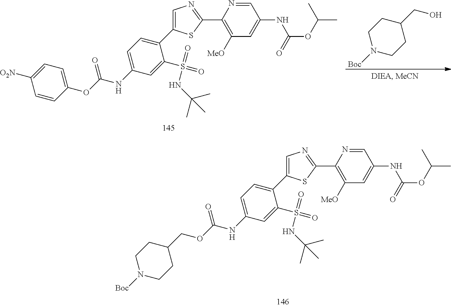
C1(C2=CC=C(NC(OC3=CC=C([O2N])C=C3)=O)C=C2S(=O)(=O)NC(C)(C)C)=CN=C(C2=C([MeO])C=C(NC(OC(C)C)=O)C=N2)S1.C1N([Boc])CCC(CO)C1.C1(C2=CC=C(NC(OCC3CCN([Boc])CC3)=O)C=C2S(=O)(=O)NC(C)(C)C)=CN=C(C2=C([MeO])C=C(NC(OC(C)C)=O)C=N2)S1
